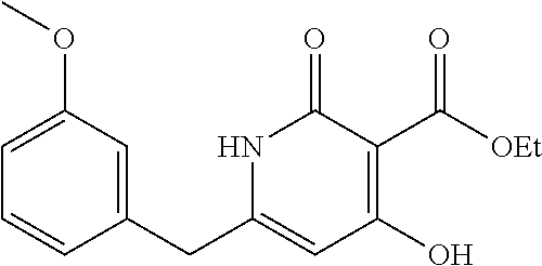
C1(CC2=CC(O)=C(C([OEt])=O)C(=O)N2)=CC(OC)=CC=C1
